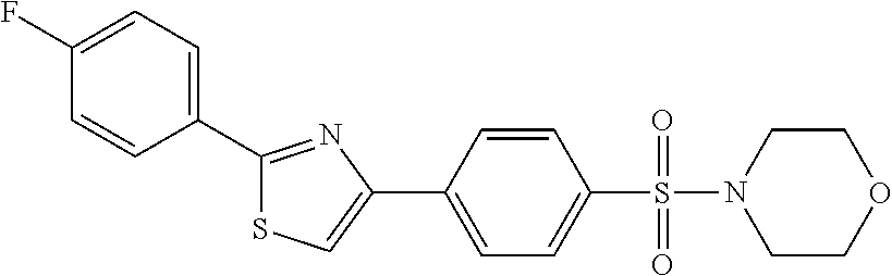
S1C(C2=CC=C(F)C=C2)=NC(C2=CC=C(S(=O)(=O)N3CCOCC3)C=C2)=C1
